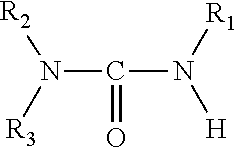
N(C(N([R1])[H])=O)([R3])[R2]
